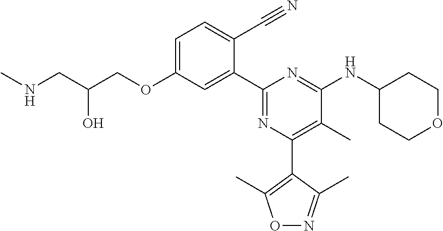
C1=C(OCC(CNC)O)C=C(C2=NC(C3=C(C)ON=C3C)=C(C)C(NC3CCOCC3)=N2)C(C#N)=C1
